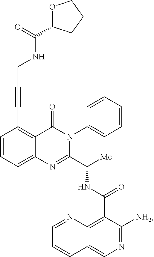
C1=CC=C2C(=C1C#CCNC(C1OCCC1)=O)C(=O)N(C1=CC=CC=C1)C(C([Me])NC(C1=C3C(=CN=C1[NH2])C=CC=N3)=O)=N2
